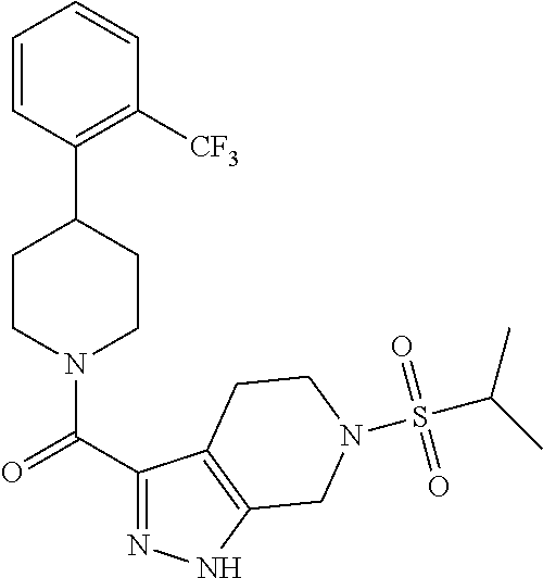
C1CN(C(C2=NNC3=C2CCN(S(C(C)C)(=O)=O)C3)=O)CCC1C1=C([CF3])C=CC=C1
